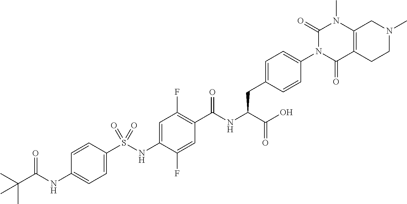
C1=C(S(NC2=CC(F)=C(C(NC(C(O)=O)CC3=CC=C(N4C(=O)C5=C(N(C)C4=O)CN(C)CC5)C=C3)=O)C=C2F)(=O)=O)C=CC(NC(C(C)(C)C)=O)=C1
